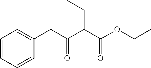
C1(CC(C(C(OCC)=O)CC)=O)=CC=CC=C1
